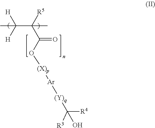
CC([H])([H])C([R5])(C(O[(X)p][Ar][(Y)q]C([R4])([R3])O)=O)C
